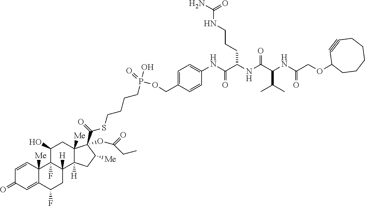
C1=CC2([Me])C(=CC1=O)C(F)CC1([H])C2(F)C(O)CC2([Me])C1([H])CC([Me])C2(OC(=O)CC)C(=O)SCCCCP(=O)(OCC1=CC=C(NC(C(NC(C(NC(COC2CCCCCC#C2)=O)C(C)C)=O)CCCNC(N)=O)=O)C=C1)O
